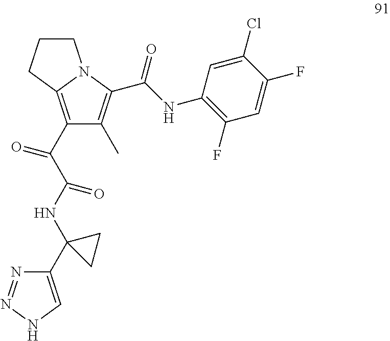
C1(C(=O)C(=O)NC2(C3=CNN=N3)CC2)=C2N(C(C(NC3=C(F)C=C(F)C(Cl)=C3)=O)=C1C)CCC2
